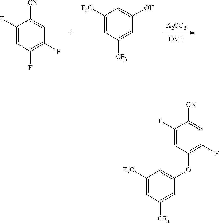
[K2CO3].[DMF].C1([F3C])=CC([CF3])=CC(O)=C1.C1(F)=C(F)C=C([CN])C(F)=C1.C1([F3C])=CC([CF3])=CC(OC2=C(F)C=C([CN])C(F)=C2)=C1
